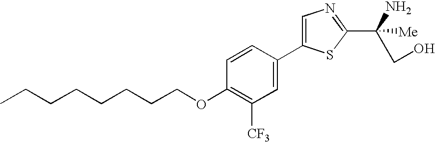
C1=CC(C2=CN=C(C(CO)(N)[Me])S2)=CC([CF3])=C1OCCCCCCCC
